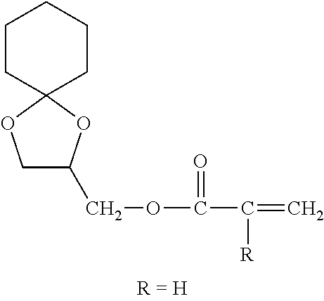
C1CC2(CCC1)OCC(COC(C(=C)[R])=O)O2
